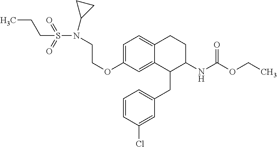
C1=C(OCCN(S(=O)(=O)CCC)C2CC2)C=C2C(=C1)CCC(NC(=O)OCC)C2CC1=CC=CC(Cl)=C1
